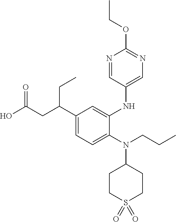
C1(C(CC(O)=O)CC)=CC=C(N(CCC)C2CCS(=O)(=O)CC2)C(NC2=CN=C(OCC)N=C2)=C1
